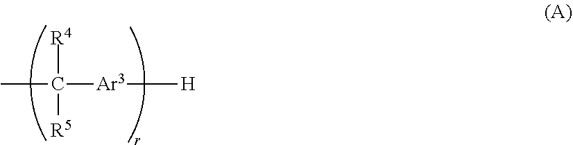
CC([R4])([R5])[Ar3][H]
